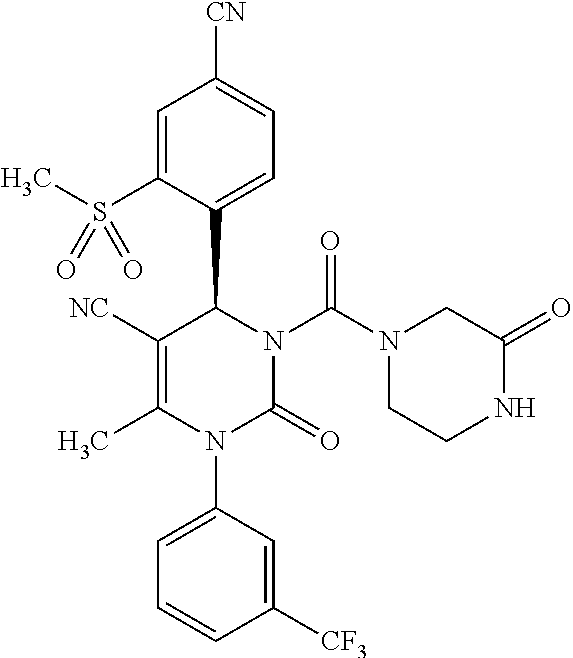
C1([NC])=C(C)N(C2=CC=CC([CF3])=C2)C(=O)N(C(N2CCNC(=O)C2)=O)C1C1=CC=C([CN])C=C1S(C)(=O)=O
